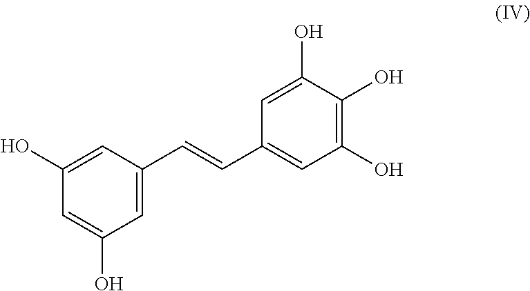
C1=C(C=CC2=CC(O)=C(O)C(O)=C2)C=C(O)C=C1O
